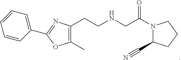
N1(C(=O)CNCCC2=C(C)OC(C3=CC=CC=C3)=N2)C(C#N)CCC1
